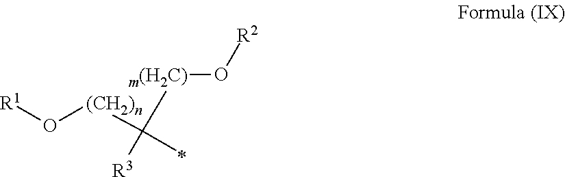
[R2]O[m(H2C)]C([(CH2)n]O[R1])([R3])C
